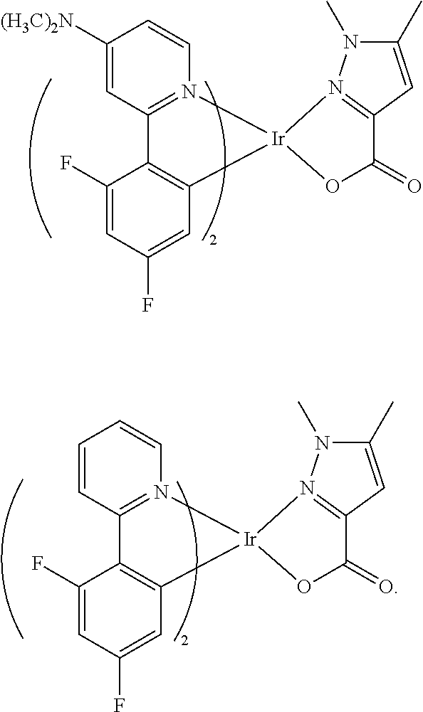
C1(F)=CC(F)=CC2=C1C1=N(C=CC([(H3C)2N])=C1)[Ir]21OC(=O)C2=N1N(C)C(C)=C2.C1(F)=CC(F)=CC2=C1C1=N(C=CC=C1)[Ir]21OC(=O)C2=N1N(C)C(C)=C2
